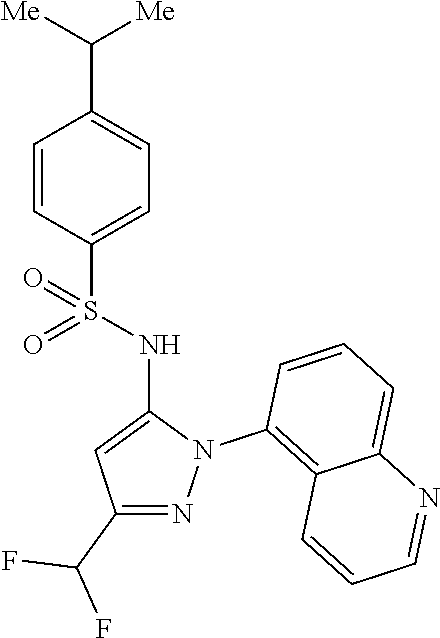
C1=CC(S(NC2=CC(C(F)F)=NN2C2=C3C(=CC=C2)N=CC=C3)(=O)=O)=CC=C1C([Me])[Me]
